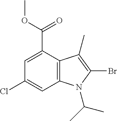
ClC1=CC2=C(C(C(OC)=O)=C1)C(C)=C(Br)N2C(C)C
